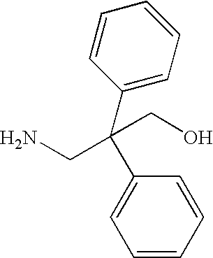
C1=CC=CC(C(CN)(CO)C2=CC=CC=C2)=C1
